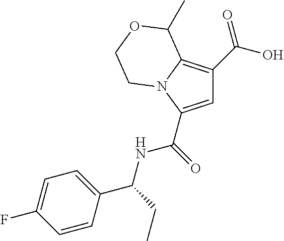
C1=C(C(NC(C2=CC=C(F)C=C2)CC)=O)N2C(=C1C(O)=O)C(C)OCC2
